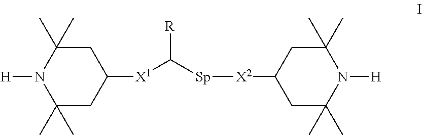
C1(C)(C)CC([X1]C([Sp][X2]C2CC(C)(C)N([H])C(C)(C)C2)[R])CC(C)(C)N1[H]
